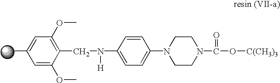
C1(C)=CC(OC)=C(CN([H])C2=CC=C(N3CCN(C(=O)O[C(CH3)3])CC3)C=C2)C(OC)=C1
